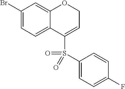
C1(Br)=CC=C2C(=C1)OCC=C2S(=O)(C1=CC=C(F)C=C1)=O
